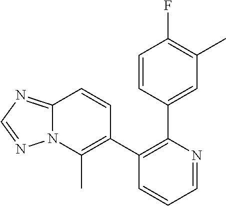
C1=CC(C2=C(C3=C(C)N4C(=NC=N4)C=C3)C=CC=N2)=CC(C)=C1F
